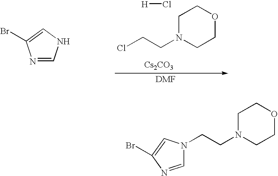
N1=CNC=C1Br.ClCCN1CCOCC1.[H]Cl.[Cs2CO3].C1=NC(Br)=CN1CCN1CCOCC1
